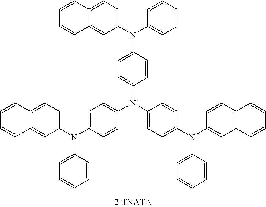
C1=C2C(=CC(N(C3=CC=CC=C3)C3=CC=C(N(C4=CC=C(N(C5=CC6=C(C=C5)C=CC=C6)C5=CC=CC=C5)C=C4)C4=CC=C(N(C5=CC=C6C(=C5)C=CC=C6)C5=CC=CC=C5)C=C4)C=C3)=C1)C=CC=C2
